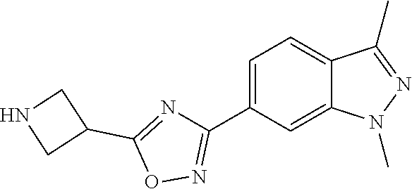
C12=CC=C(C3=NOC(C4CNC4)=N3)C=C1N(C)N=C2C
